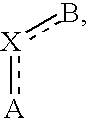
[X](:[A])b
